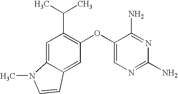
C1=C2C(=CC(OC3=CN=C(N)N=C3N)=C1C(C)C)C=CN2C
